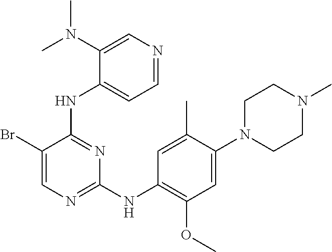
C1N(C2=CC(OC)=C(NC3=NC=C(Br)C(NC4=CC=NC=C4N(C)C)=N3)C=C2C)CCN(C)C1
